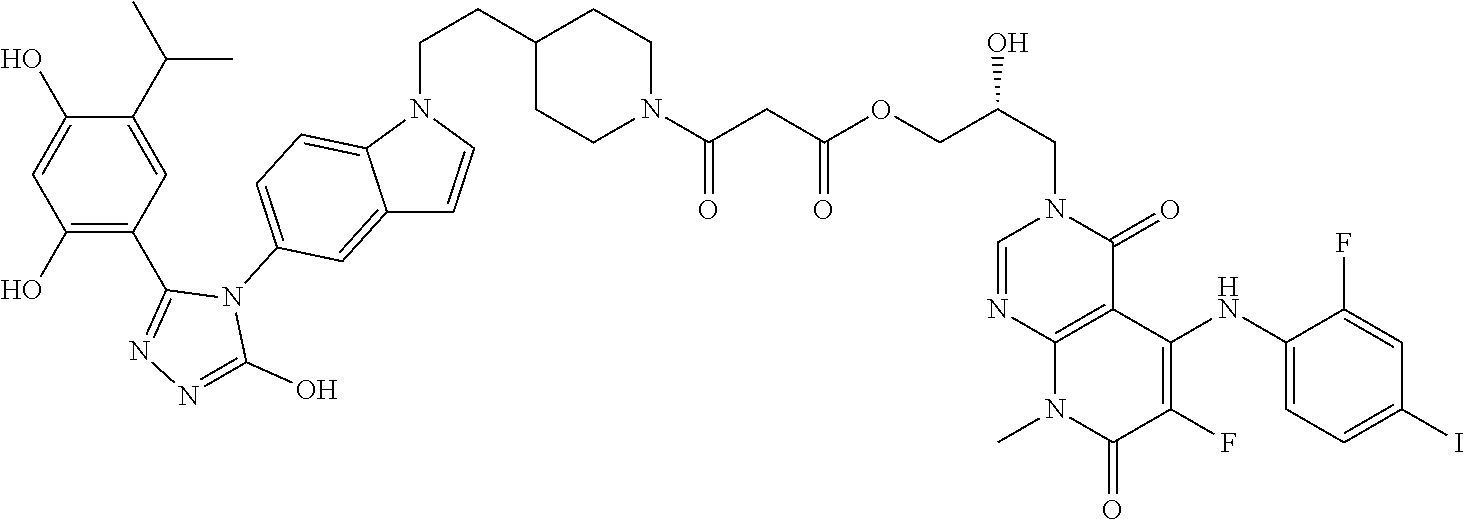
C1(O)=C(C2=NN=C(O)N2C2=CC=C3C(=C2)C=CN3CCC2CCN(C(CC(OCC(CN3C=NC4=C(C3=O)C(NC3=CC=C(I)C=C3F)=C(F)C(=O)N4C)O)=O)=O)CC2)C=C(C(C)C)C(O)=C1
